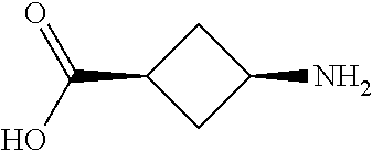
C1C(C(O)=O)CC1N
